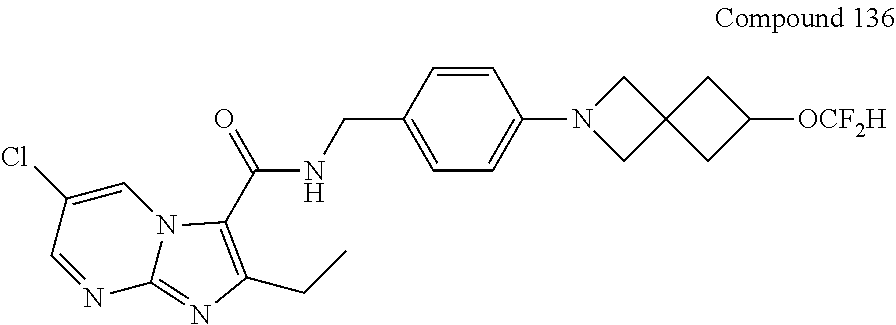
[OCF2H]C1CC2(C1)CN(C1=CC=C(CNC(=O)C3=C(CC)N=C4N3C=C(Cl)C=N4)C=C1)C2
